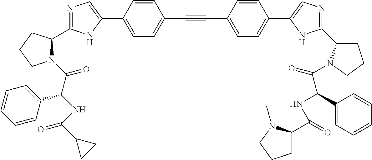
N1=C(C2N(C(C(NC(C3CC3)=O)C3=CC=CC=C3)=O)CCC2)NC(C2=CC=C(C#CC3=CC=C(C4=CN=C(C5CCCN5C(=O)C(C5=CC=CC=C5)NC(=O)C5CCCN5C)N4)C=C3)C=C2)=C1
